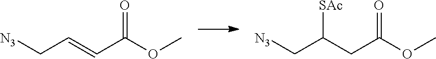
[N3]CC=CC(OC)=O.[N3]CC(CC(OC)=O)[SAc]
